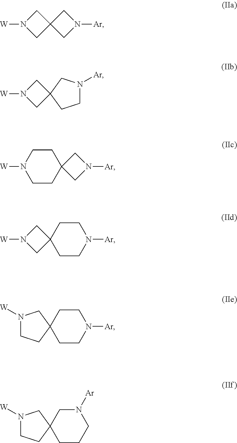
C1C2(CN1[W])CN([Ar])C2.C1C2(CN1[W])CCN([Ar])C2.C1CN([W])CCC12CN([Ar])C2.C1CN([Ar])CCC12CN([W])C2.C1CC2(CCN1[Ar])CN([W])CC2.N1([Ar])CC2(CCC1)CN([W])CC2
